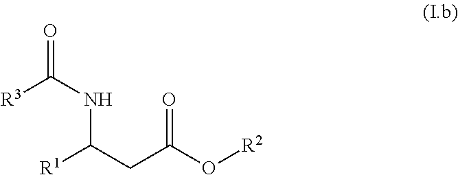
[R1]C(CC(O[R2])=O)NC(=O)[R3]
